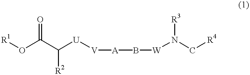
[R1]OC(C([R2])[U][V][A]B[W]N([R3])C[R4])=O
